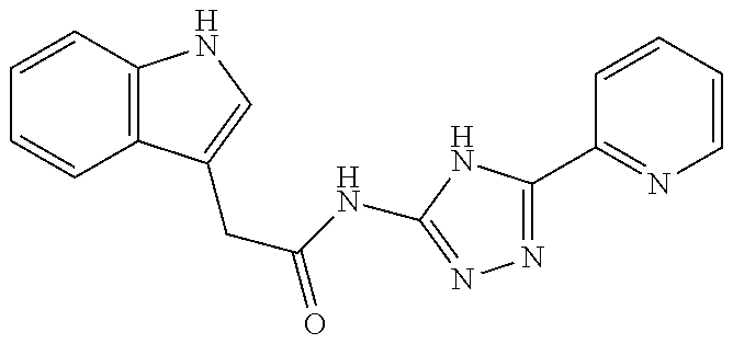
C1=CC2=C(C=C1)C(CC(NC1=NN=C(C3=NC=CC=C3)N1)=O)=CN2
